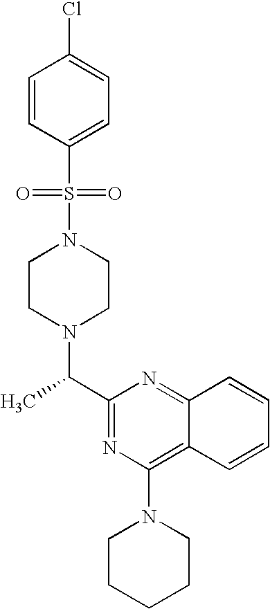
C1(C(C)N2CCN(S(=O)(=O)C3=CC=C(Cl)C=C3)CC2)=NC(N2CCCCC2)=C2C(=N1)C=CC=C2
